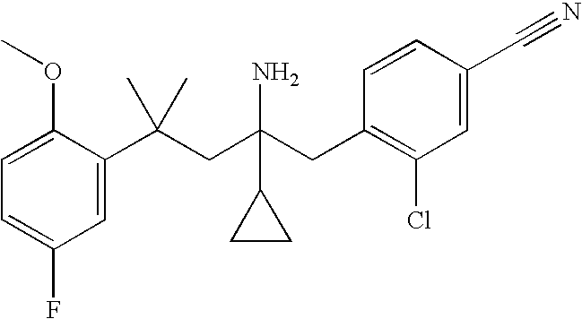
C1=C(C(CC(CC2=C(Cl)C=C(C#N)C=C2)(N)C2CC2)(C)C)C(OC)=CC=C1F
